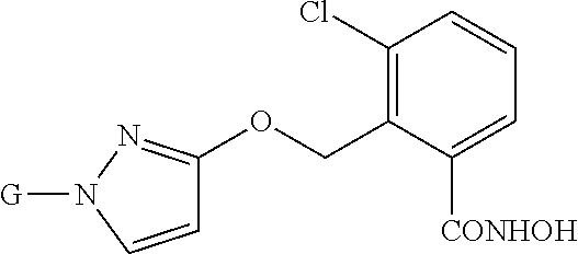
C1(Cl)=C(COC2=NN([G])C=C2)C([CONHOH])=CC=C1
